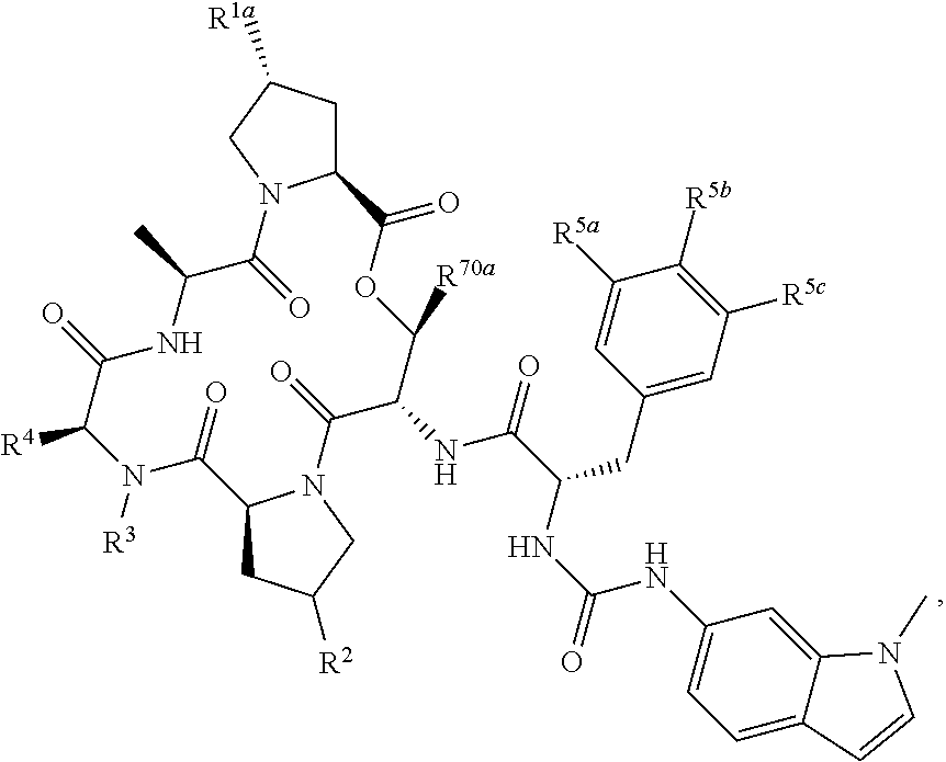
C1C([R1a])CN2C1C(=O)OC([R70a])C(NC(=O)C(NC(=O)NC1=CC=C3C(=C1)N(C)C=C3)CC1=CC([R5c])=C([R5b])C([R5a])=C1)C(=O)N1C(CC([R2])C1)C(=O)N([R3])C([R4])C(=O)NC(C)C2=O
